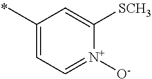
C1(C)=CC=[N+]([O-])C([SCH3])=C1
